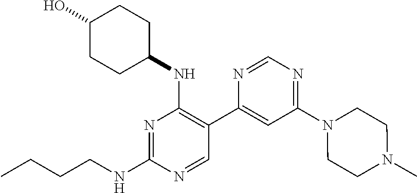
N1=C(NCCCC)N=CC(C2=CC(N3CCN(C)CC3)=NC=N2)=C1NC1CCC(O)CC1
